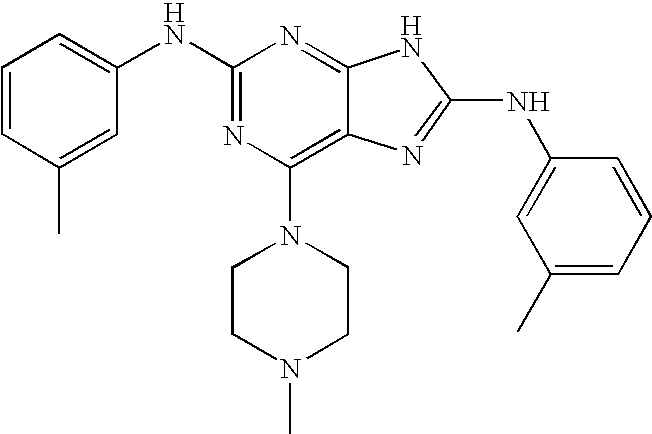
N(C1=NC(N2CCN(C)CC2)=C2C(=N1)NC(NC1=CC(C)=CC=C1)=N2)C1=CC=CC(C)=C1
